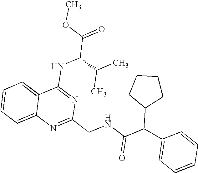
C12=CC=CC=C1N=C(CNC(C(C1=CC=CC=C1)C1CCCC1)=O)N=C2NC(C(=O)OC)C(C)C
